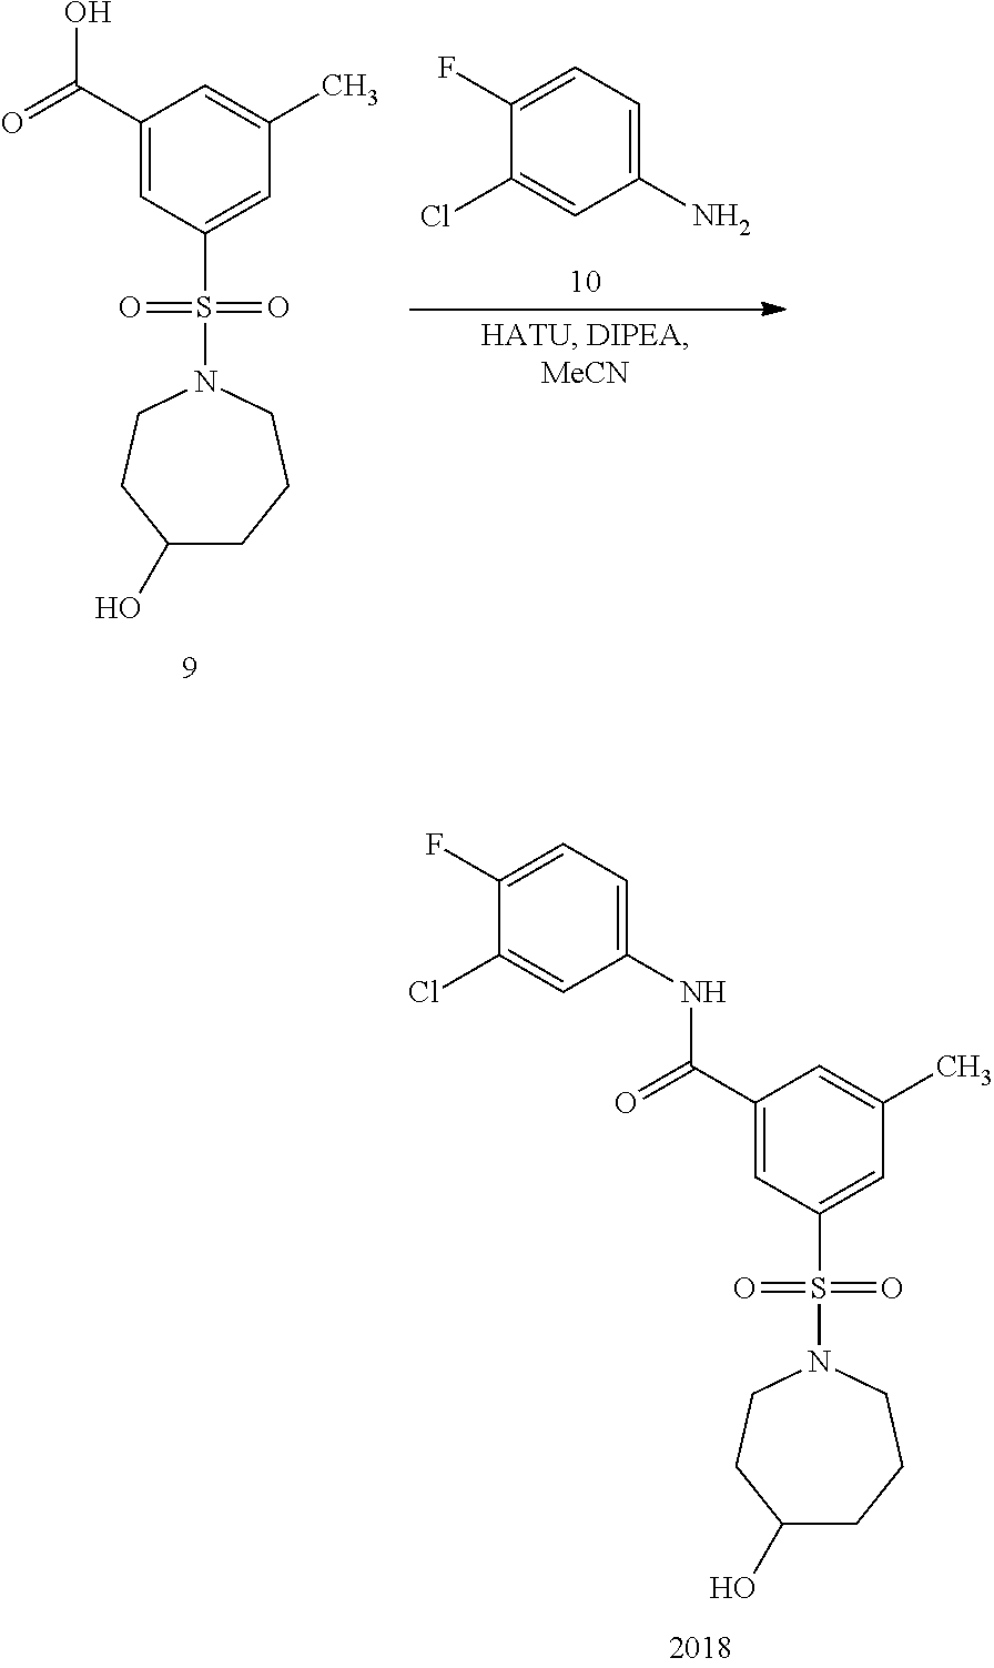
C1(C(=O)NC2=CC=C(F)C(Cl)=C2)=CC(S(=O)(=O)N2CCC(O)CCC2)=CC(C)=C1.C1(C(=O)O)=CC(S(=O)(=O)N2CCC(O)CCC2)=CC(C)=C1.C1(N)=CC=C(F)C(Cl)=C1
